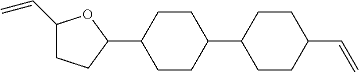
C1(C=C)CCC(C2CCC(C3CCC(C=C)CC3)CC2)O1
